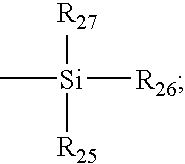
C[Si]([R26])([R27])[R25]
